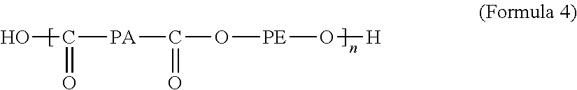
OC([PA]C(O[PE]O[H])=O)=O
